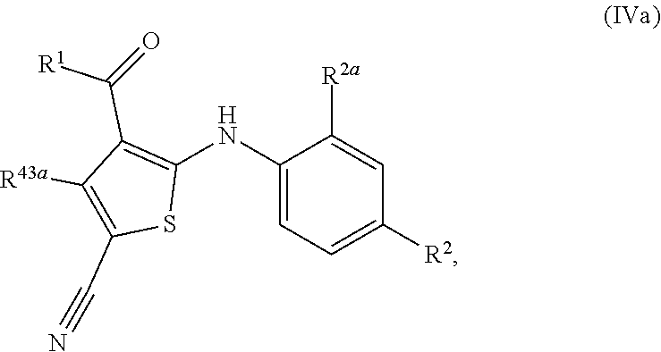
C1(NC2=C(C(=O)[R1])C([R43a])=C(C#N)S2)=CC=C([R2])C=C1[R2a]
